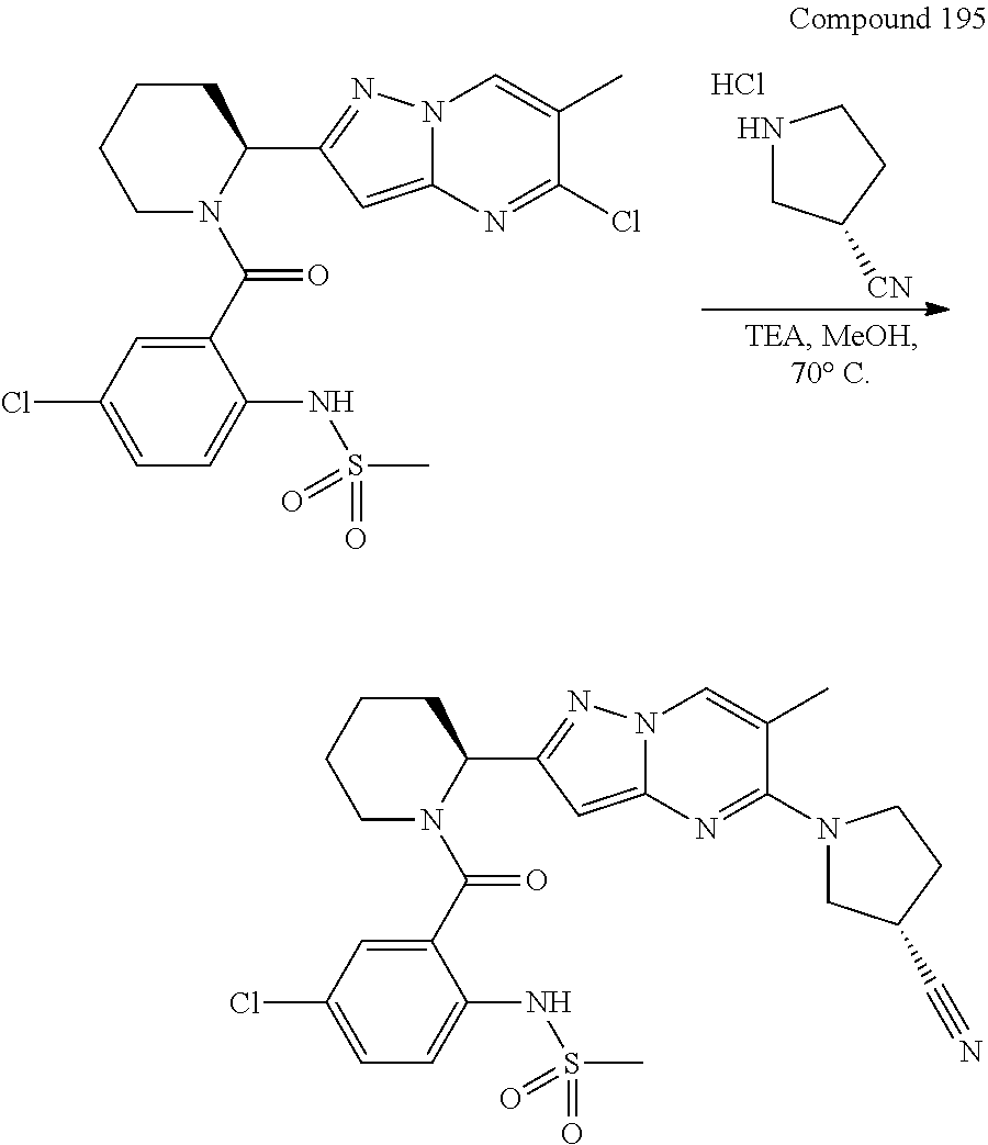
C1CCCN(C(=O)C2=CC(Cl)=CC=C2NS(C)(=O)=O)C1C1=NN2C(=C1)N=C(Cl)C(C)=C2.N1CC([CN])CC1.Cl.C1CCCN(C(=O)C2=CC(Cl)=CC=C2NS(C)(=O)=O)C1C1=NN2C(=C1)N=C(N1CC(C#N)CC1)C(C)=C2
